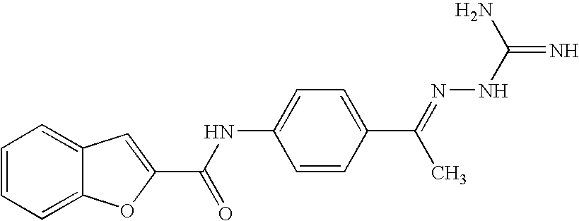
C1=CC=C2C(=C1)C=C(C(NC1=CC=C(C(C)=NNC(N)=N)C=C1)=O)O2
